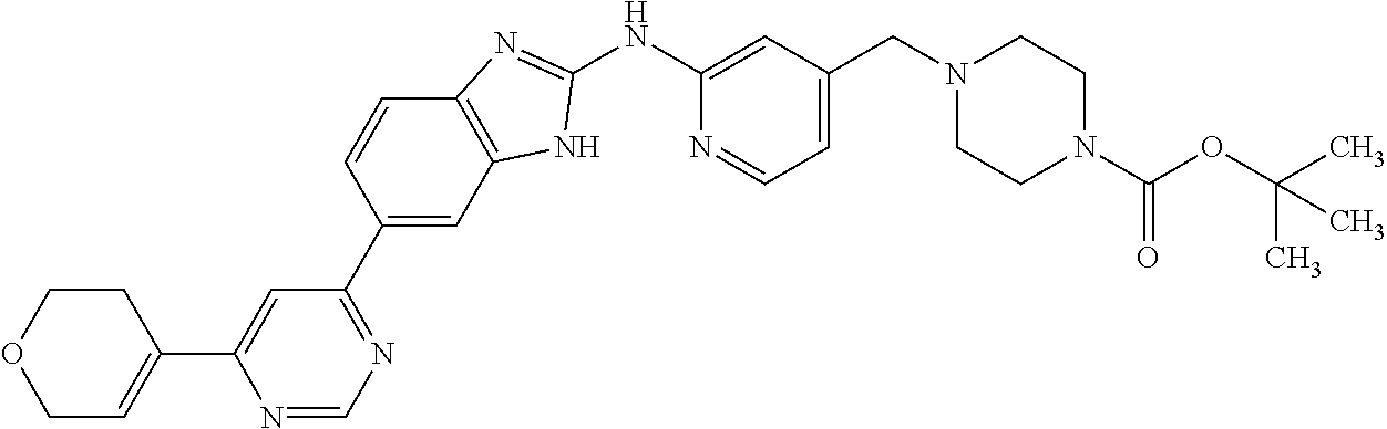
N1=CN=C(C2=CC3=C(C=C2)N=C(NC2=CC(CN4CCN(C(OC(C)(C)C)=O)CC4)=CC=N2)N3)C=C1C1=CCOCC1
